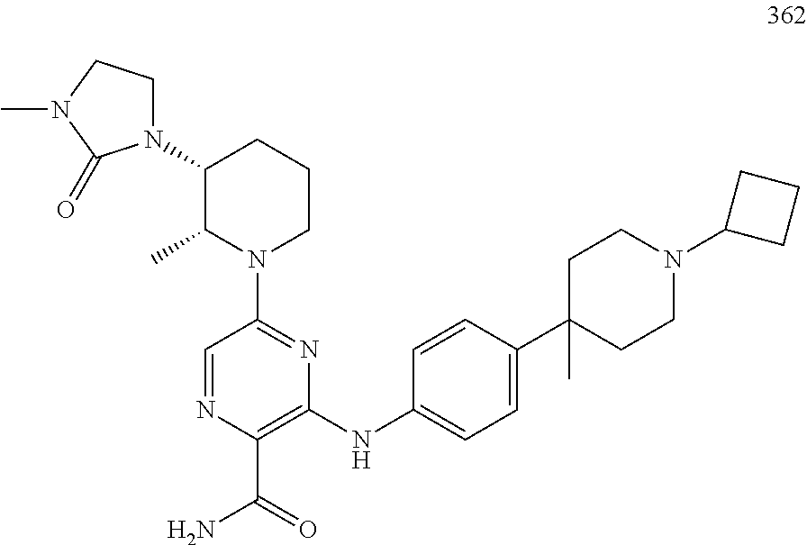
C1=NC(C(=O)N)=C(NC2=CC=C(C3(C)CCN(C4CCC4)CC3)C=C2)N=C1N1CCCC(N2CCN(C)C2=O)C1C
